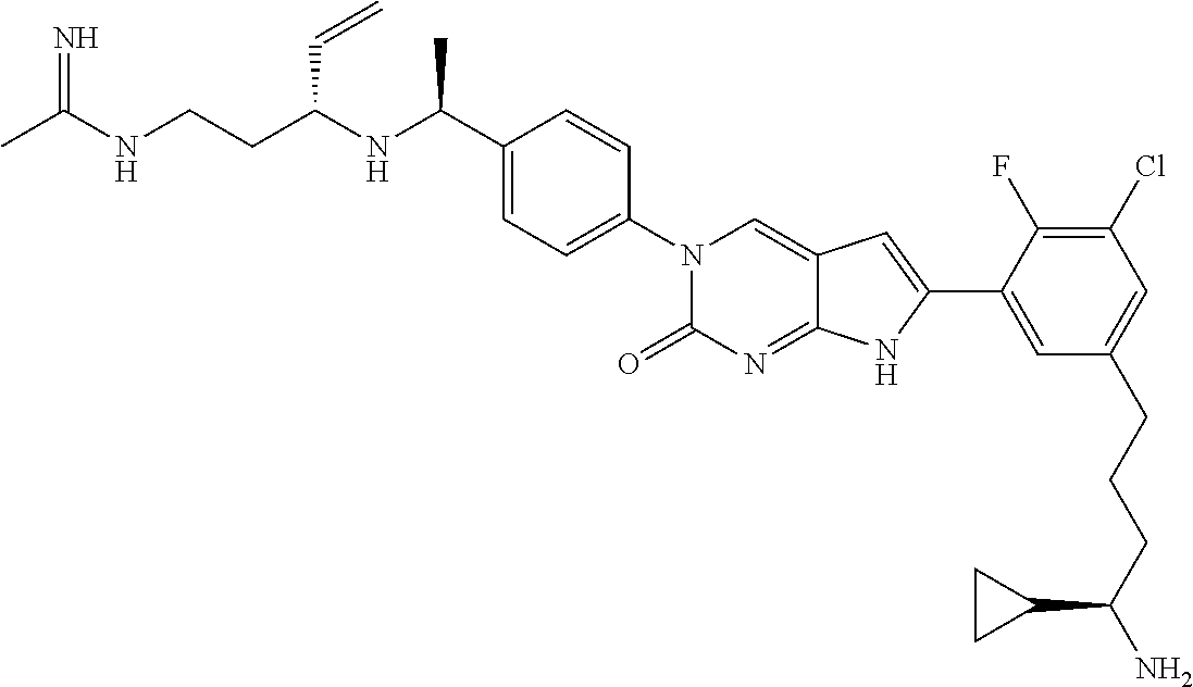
CC(NCCC(NC(C1=CC=C(N2C(=O)N=C3C(=C2)C=C(C2=CC(CCCC(N)C4CC4)=CC(Cl)=C2F)N3)C=C1)C)C=C)=N
